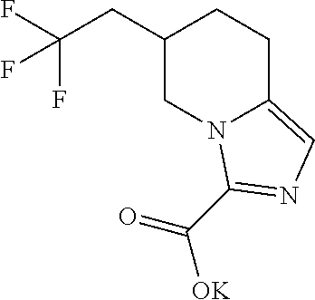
C1(CC(F)(F)F)CN2C(=CN=C2C(=O)[OK])CC1
